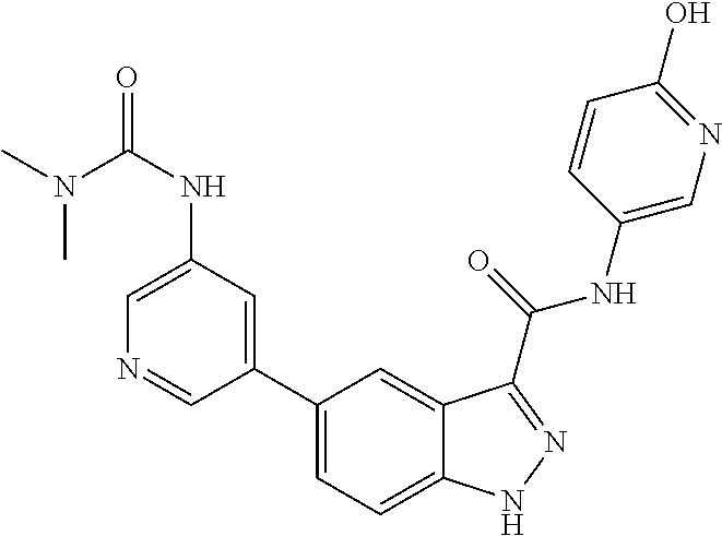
C1(NC(=O)N(C)C)=CN=CC(C2=CC=C3C(=C2)C(C(NC2=CN=C(O)C=C2)=O)=NN3)=C1
